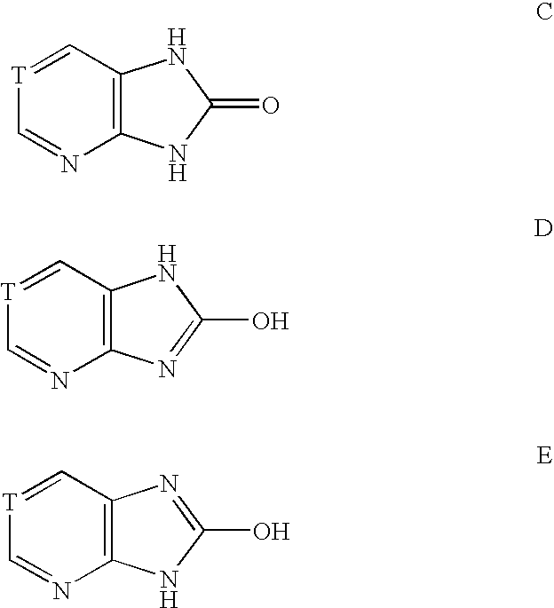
[T]1=CC2=C(N=C1)NC(=O)N2.[T]1=CC2=C(N=C1)N=C(O)N2.[T]1=CC2=C(N=C1)NC(O)=N2
